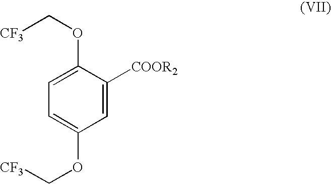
C1=C(OC[CF3])C([COOR2])=CC(OC[CF3])=C1
